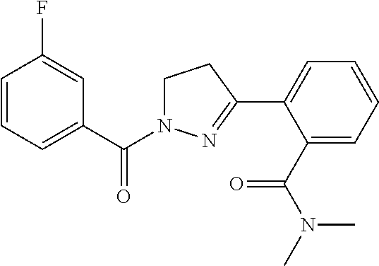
C1=CC=C(C(=O)N2CCC(C3=CC=CC=C3C(N(C)C)=O)=N2)C=C1F
